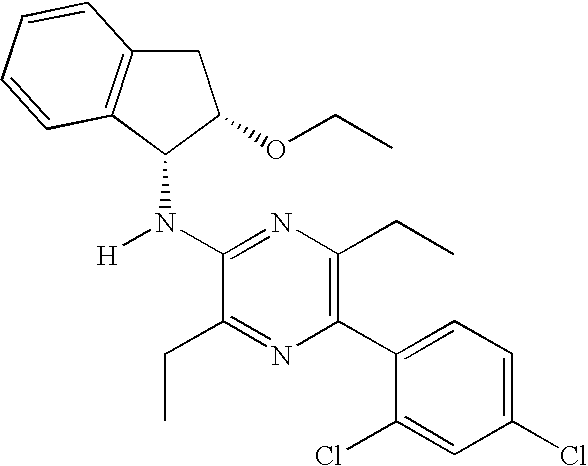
C1(N([H])C2C(OCC)CC3=C2C=CC=C3)=NC(CC)=C(C2=CC=C(Cl)C=C2Cl)N=C1CC
